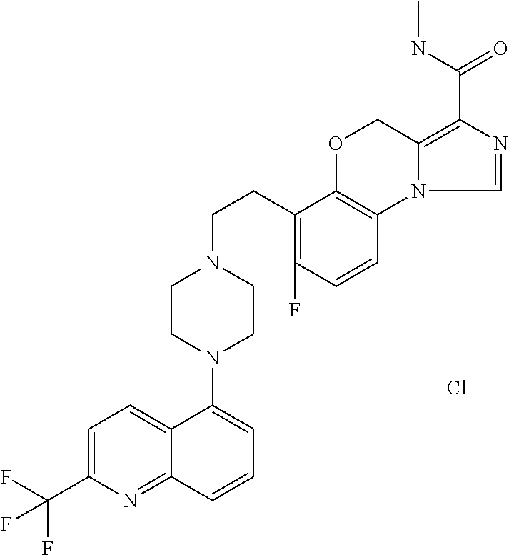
C1=C(C(F)(F)F)N=C2C(=C1)C(N1CCN(CCC3=C(F)C=CC4=C3OCC3=C(C(=O)NC)N=CN43)CC1)=CC=C2.Cl
